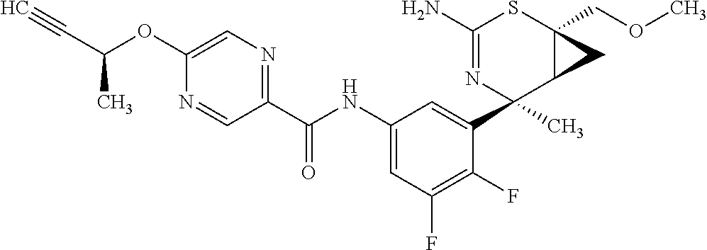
C1(N)=NC(C2=CC(NC(C3=NC=C(OC(C#C)C)N=C3)=O)=CC(F)=C2F)(C)C2C(COC)(S1)C2
